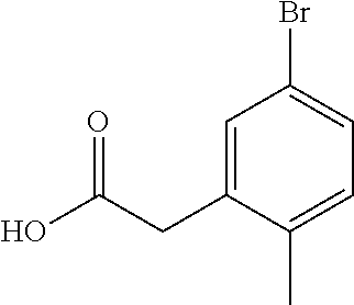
C1=C(CC(O)=O)C(C)=CC=C1Br
